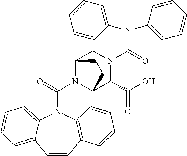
N(C(=O)N1CC2N(C(=O)N3C4=CC=CC=C4C=CC4=C3C=CC=C4)C(C1C(O)=O)CC2)(C1=CC=CC=C1)C1=CC=CC=C1
